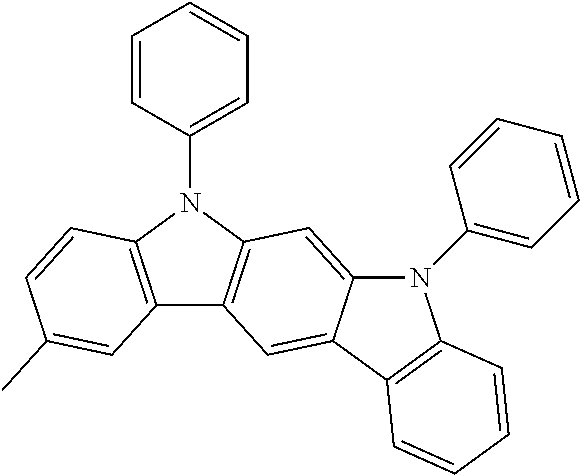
C12=C(N(C3=CC=CC=C3)C3=C1C=C1C(=C3)N(C3=CC=CC=C3)C3=C1C=CC=C3)C=CC(C)=C2
